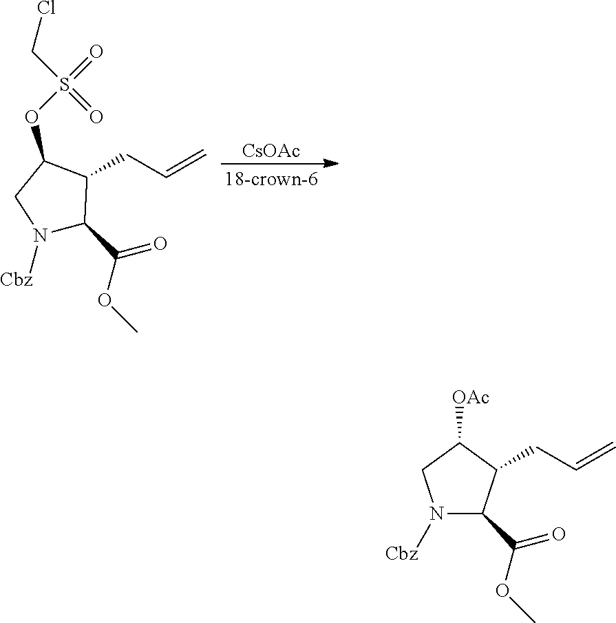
N1([Cbz])C(C(OC)=O)C(CC=C)C(OS(=O)(=O)CCl)C1.[CsOAc].N1([Cbz])C(C(OC)=O)C(CC=C)C([OAc])C1
